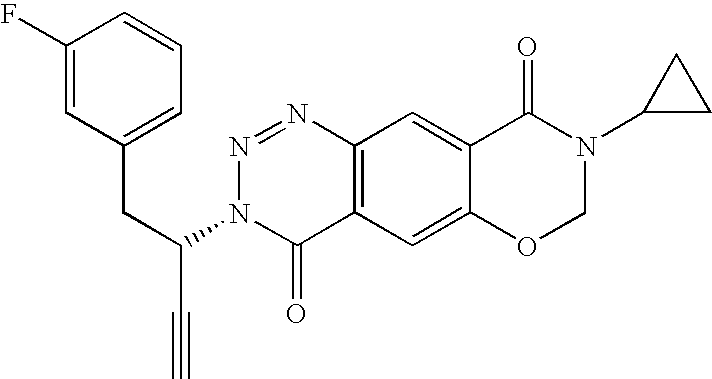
C12=C(C=C3C(=C1)C(=O)N(C1CC1)CO3)C(=O)N(C(CC1=CC=CC(F)=C1)C#C)N=N2
